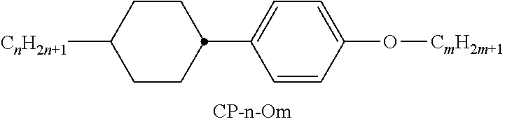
O(C1=CC=C(C2CCC([CnH2n+1])CC2)C=C1)[CmH2m+1]
